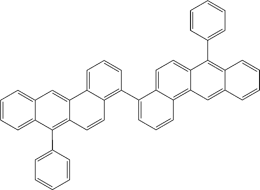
C1=CC=CC2=CC3=C4C(=CC=C3C(C3=CC=CC=C3)=C12)C(C1=C2C=CC3=C(C5=CC=CC=C5)C5=CC=CC=C5C=C3C2=CC=C1)=CC=C4
